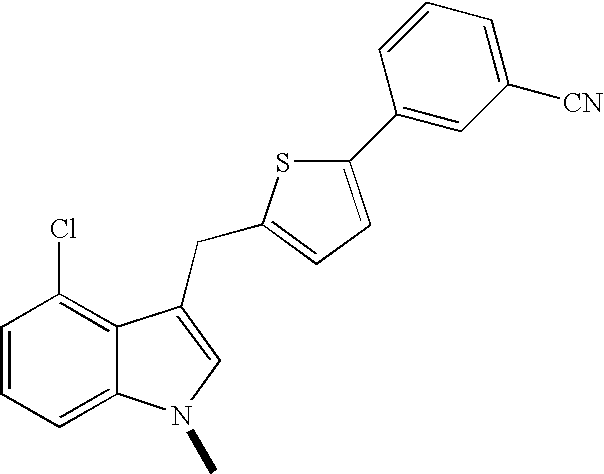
C1=CC=C2C(=C1Cl)C(CC1=CC=C(C3=CC([CN])=CC=C3)S1)=CN2C
